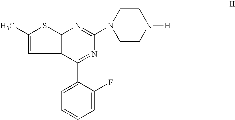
C1(C)=CC2=C(S1)N=C(N1CCN([H])CC1)N=C2C1=CC=CC=C1F
